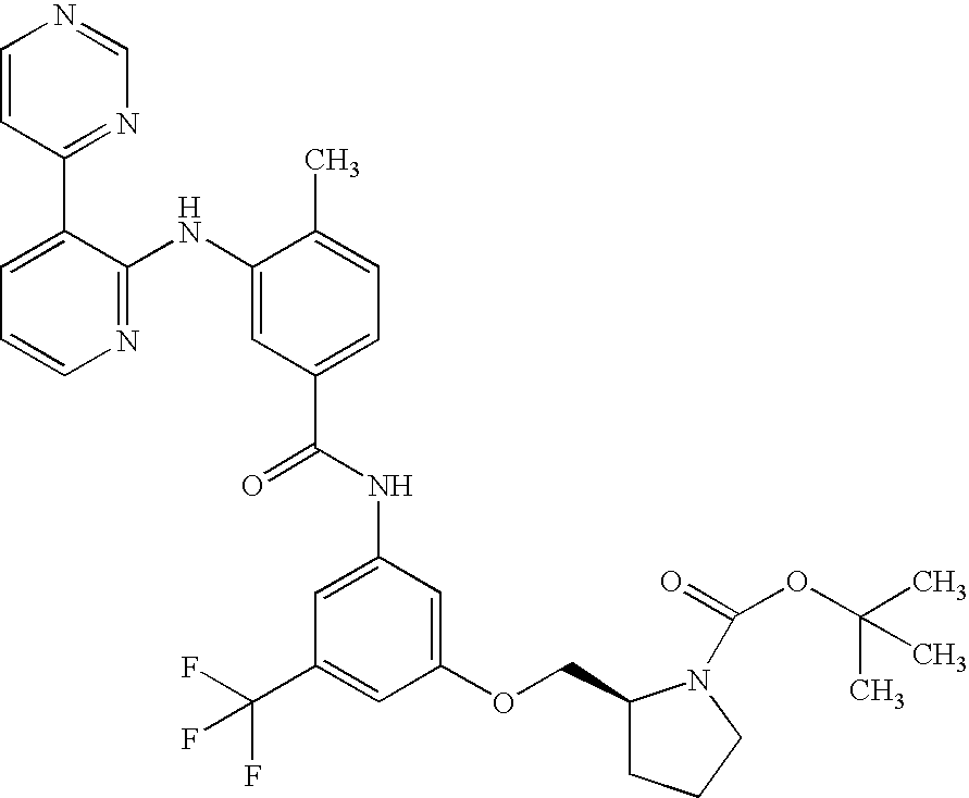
C1=CC(C2=CC=CN=C2NC2=CC(C(NC3=CC(C(F)(F)F)=CC(OCC4CCCN4C(OC(C)(C)C)=O)=C3)=O)=CC=C2C)=NC=N1
